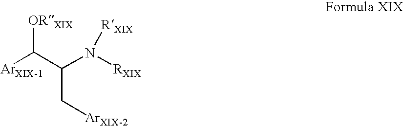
[ArXIX-1]C(C(N([RXIX])[RXIX])C[ArXIX-2])[ORXIX]
